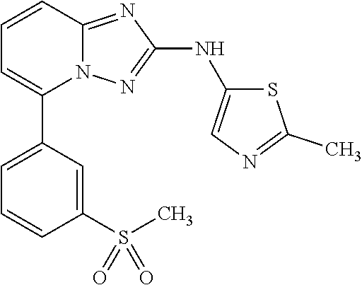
C1(S(C)(=O)=O)=CC(C2=CC=CC3=NC(NC4=CN=C(C)S4)=NN23)=CC=C1
